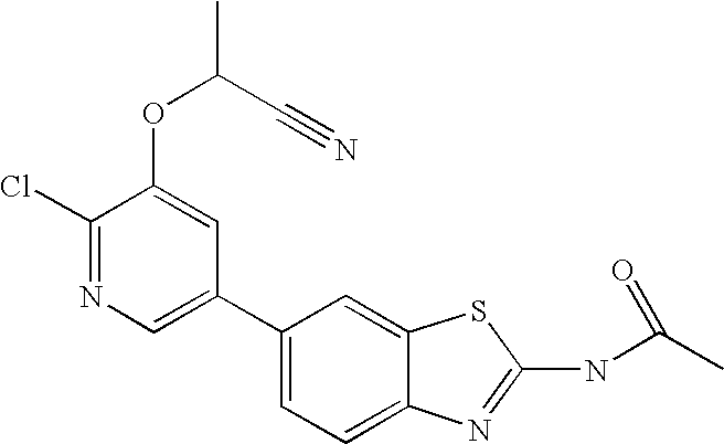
C1(C2=CC=C3C(=C2)SC(NC(C)=O)=N3)=CN=C(Cl)C(OC(C)C#N)=C1
